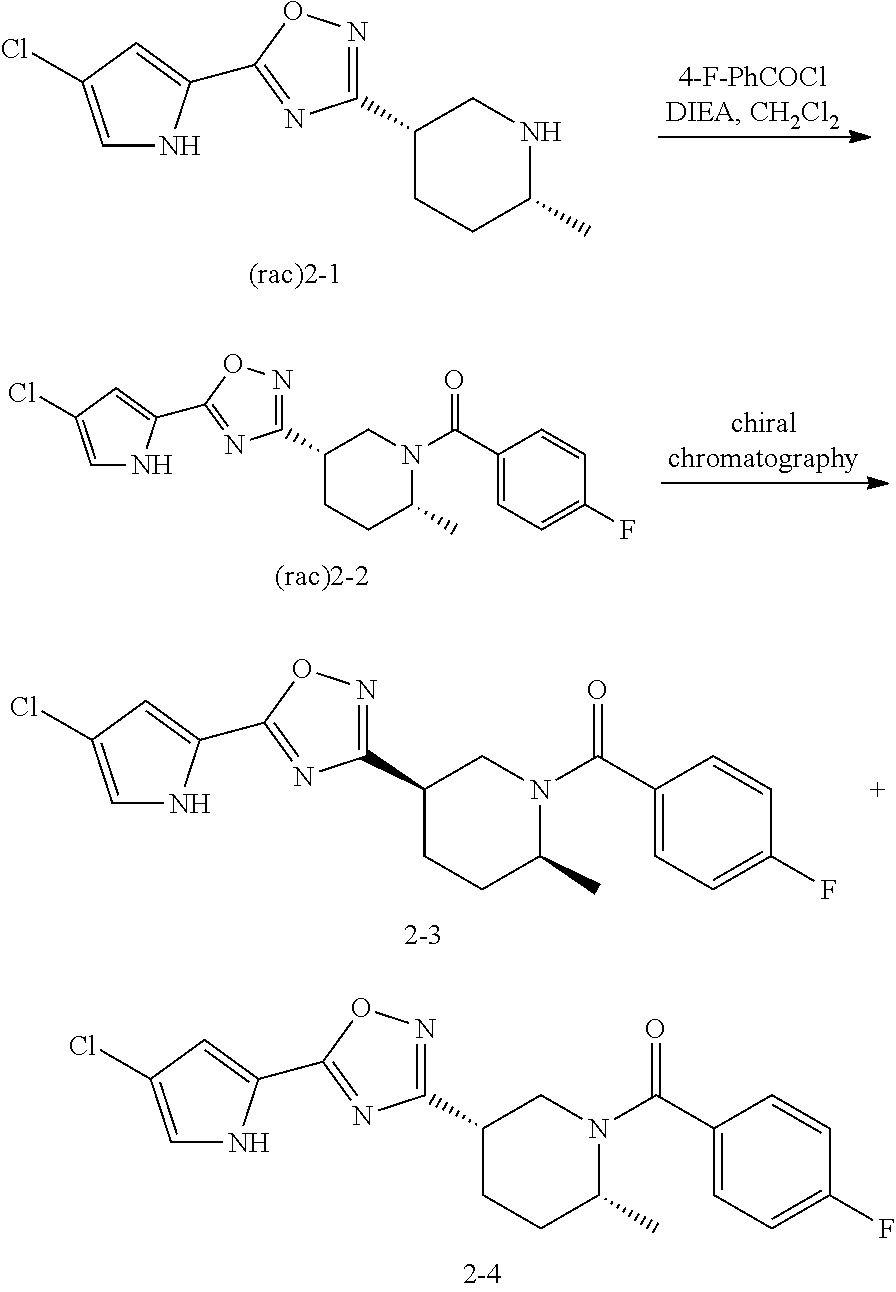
C1(C2=NOC(C3=CC(Cl)=CN3)=N2)CCC(C)NC1.C1(C2=NOC(C3=CC(Cl)=CN3)=N2)CCC(C)N(C(C2=CC=C(F)C=C2)=O)C1.C1(C2=NOC(C3=CC(Cl)=CN3)=N2)CCC(C)N(C(C2=CC=C(F)C=C2)=O)C1.C1(C2=NOC(C3=CC(Cl)=CN3)=N2)CCC(C)N(C(C2=CC=C(F)C=C2)=O)C1
